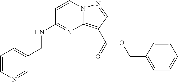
C1=CN=CC(CNC2=NC3=C(C(OCC4=CC=CC=C4)=O)C=NN3C=C2)=C1
